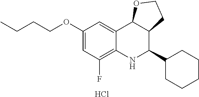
C12=CC(OCCCC)=CC(F)=C1NC(C1CCCCC1)C1C2OCC1.Cl
